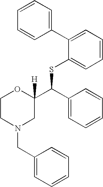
C1=CC=C(C2=CC=CC=C2SC(C2=CC=CC=C2)C2([H])OCCN(CC3=CC=CC=C3)C2)C=C1
